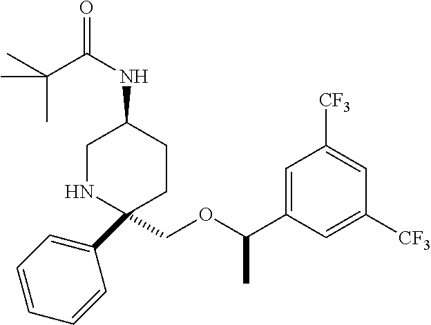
C1(C2=CC=CC=C2)(COC(C2=CC([CF3])=CC([CF3])=C2)C)CCC(NC(C(C)(C)C)=O)CN1
